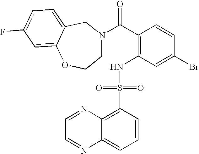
C(C1=C(NS(C2=C3C(=CC=C2)N=CC=N3)(=O)=O)C=C(Br)C=C1)(=O)N1CCOC2=CC(F)=CC=C2C1
